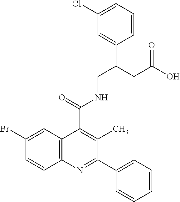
C1=CC2=C(C=C1Br)C(C(=O)NCC(CC(O)=O)C1=CC(Cl)=CC=C1)=C(C)C(C1=CC=CC=C1)=N2
